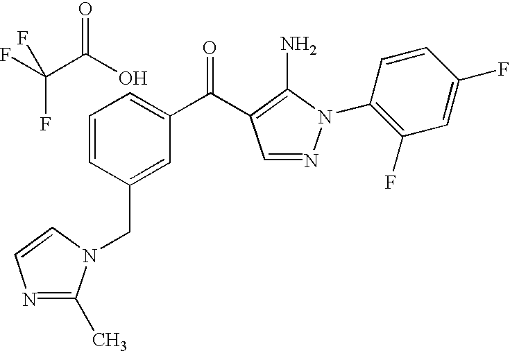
O=C(O)C(F)(F)F.C1(N2N=CC(C(C3=CC=CC(CN4C(C)=NC=C4)=C3)=O)=C2N)=C(F)C=C(F)C=C1
